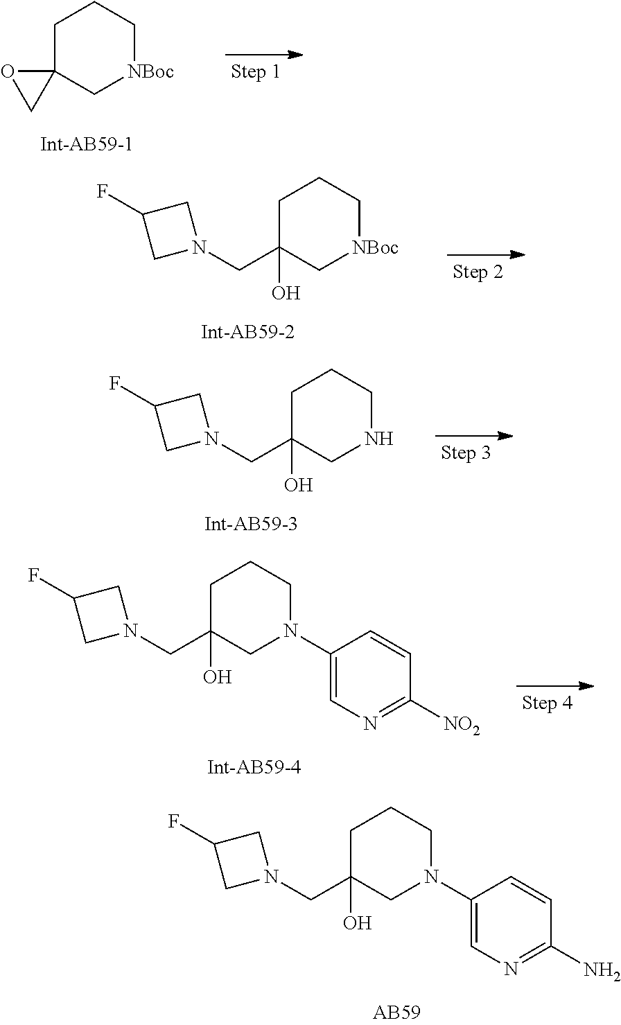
C1C2(C[NBoc]CC1)OC2.C1C(O)(CN2CC(F)C2)C[NBoc]CC1.C1C(O)(CN2CC(F)C2)CNCC1.C1C(O)(CN2CC(F)C2)CN(C2=CN=C([NO2])C=C2)CC1.C1C(O)(CN2CC(F)C2)CN(C2=CN=C(N)C=C2)CC1
